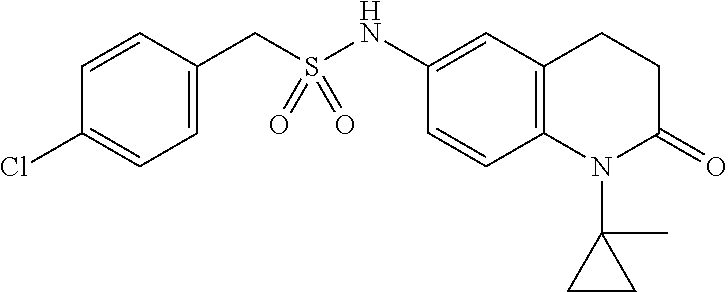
C1=CC(Cl)=CC=C1CS(NC1=CC2=C(C=C1)N(C1(C)CC1)C(=O)CC2)(=O)=O
